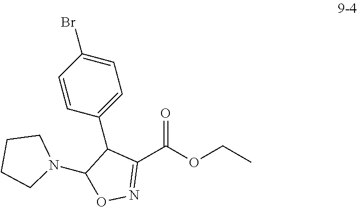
C1(C(OCC)=O)=NOC(N2CCCC2)C1C1=CC=C(Br)C=C1
